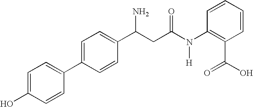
C1(C(CC(N(C2=C(C(=O)O)C=CC=C2)[H])=O)N)=CC=C(C2=CC=C(O)C=C2)C=C1
